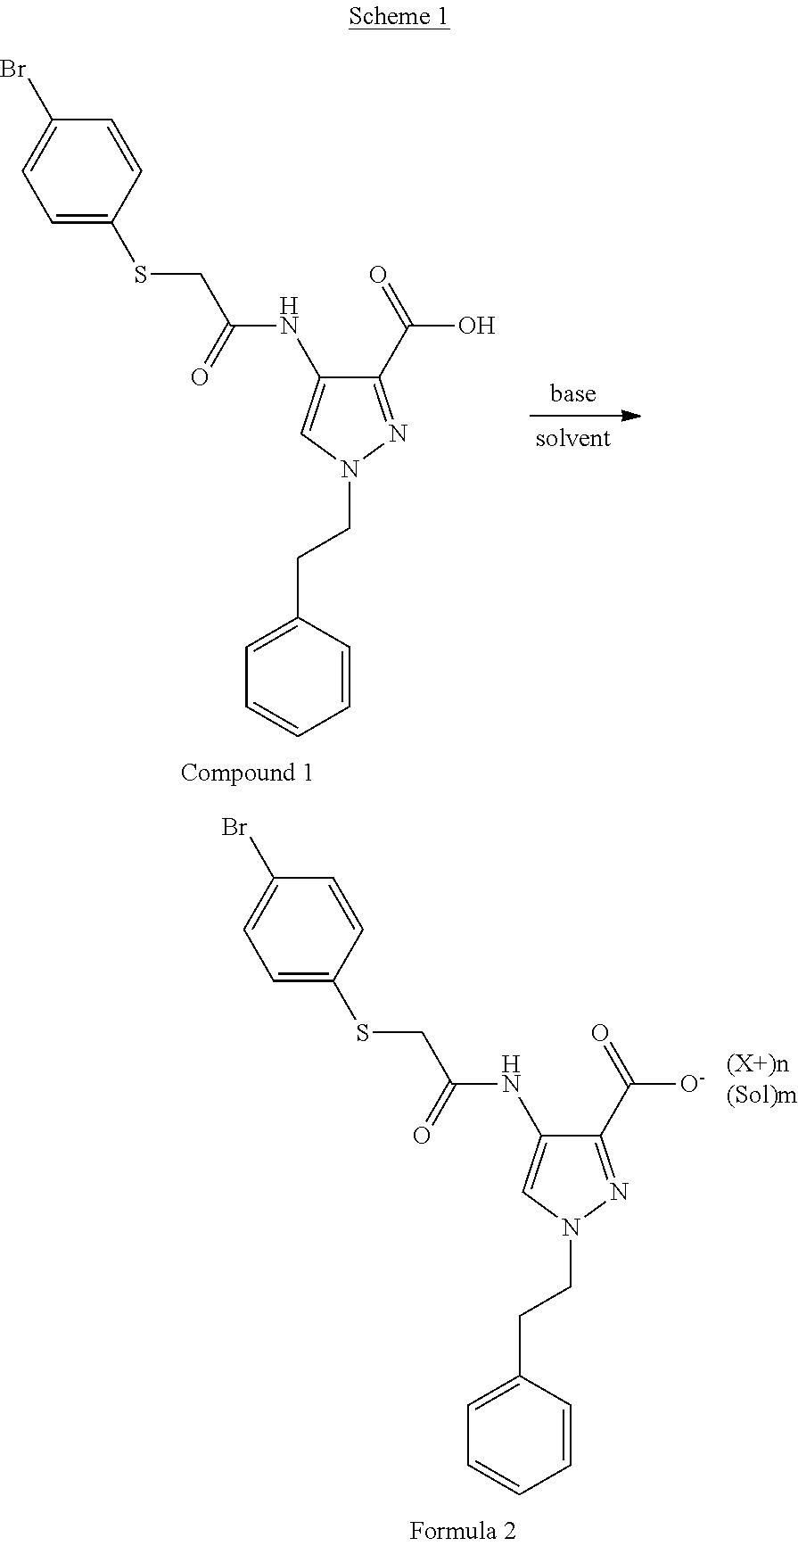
C1(C(=O)[O-])=NN(CCC2=CC=CC=C2)C=C1NC(CSC1=CC=C(Br)C=C1)=O.C1(C(=O)O)=NN(CCC2=CC=CC=C2)C=C1NC(CSC1=CC=C(Br)C=C1)=O
